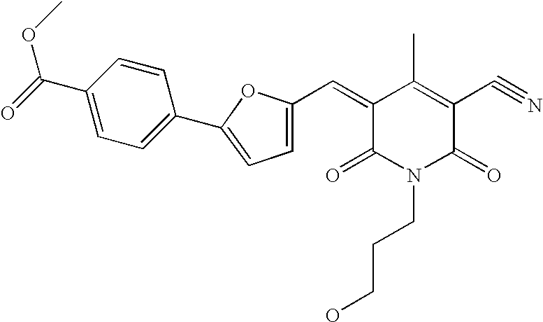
C1(=CC2=CC=C(C3=CC=C(C(=O)OC)C=C3)O2)C(=O)N(CCCO)C(=O)C(C#N)=C1C
